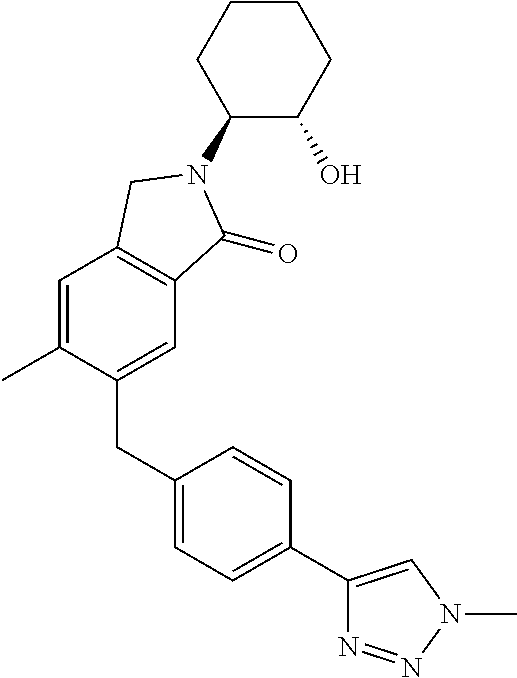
C1(CC2=CC=C(C3=CN(C)N=N3)C=C2)=CC2=C(C=C1C)CN(C1C(O)CCCC1)C2=O
